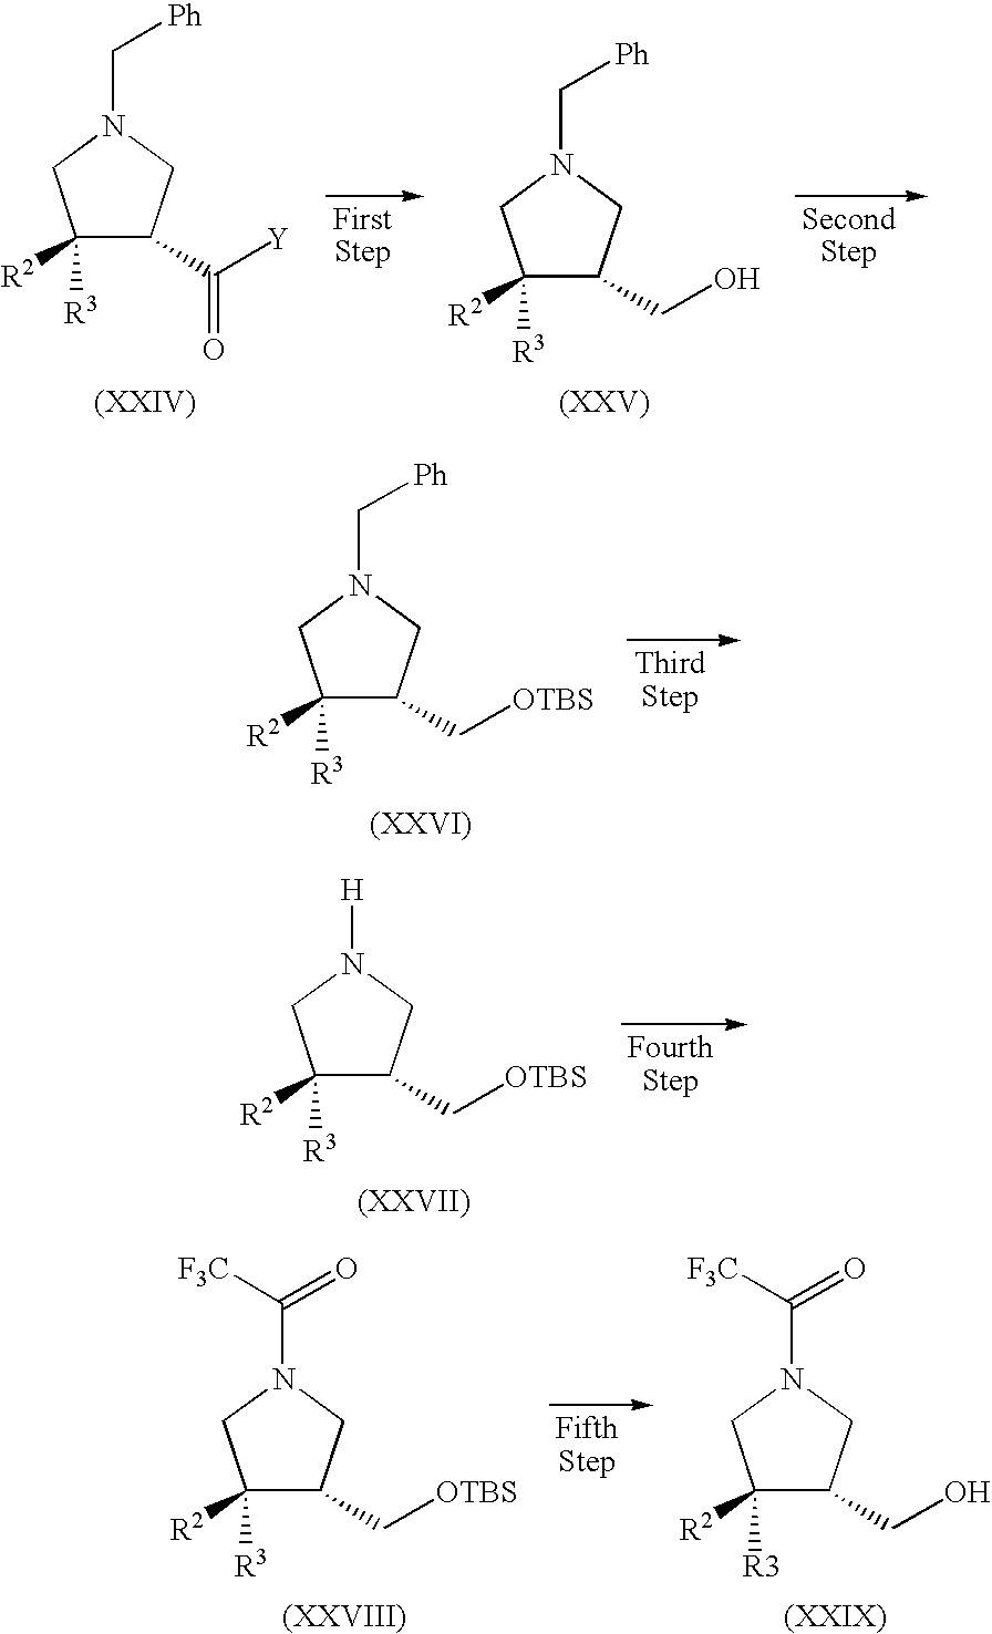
C1([R3])([R2])C(C([Y])=O)CN(C[Ph])C1.C1([R3])([R2])C(CO)CN(C[Ph])C1.C1([R3])([R2])C(C[OTBS])CN(C[Ph])C1.C1([R3])([R2])C(C[OTBS])CN([H])C1.C1([R3])([R2])C(C[OTBS])CN(C([F3C])=O)C1.C1([R3])([R2])C(CO)CN(C([F3C])=O)C1
